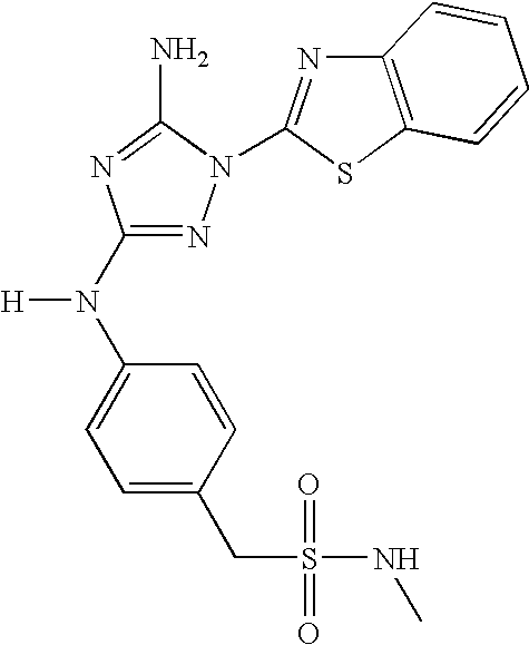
N1=C(N(C2=CC=C(CS(=O)(=O)NC)C=C2)[H])N=C(N)N1C1=NC2=C(S1)C=CC=C2
